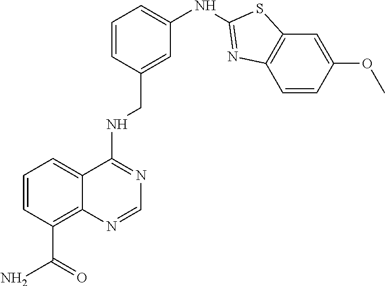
C1=CC(C(N)=O)=C2C(=C1)C(NCC1=CC(NC3=NC4=C(C=C(OC)C=C4)S3)=CC=C1)=NC=N2
